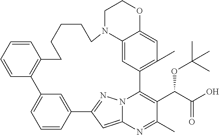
C1=CC2=CC(=C1)C1=C(C=CC=C1)CCCCCN1C3=CC(=C(C)C=C3OCC1)C1=C(C(C(O)=O)OC(C)(C)C)C(C)=NC3=CC2=NN31
